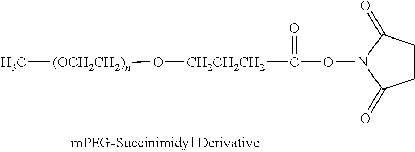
C(ON1C(=O)CCC1=O)(=O)[CH2CH2CH2]O[(OCH2CH2)n]C
